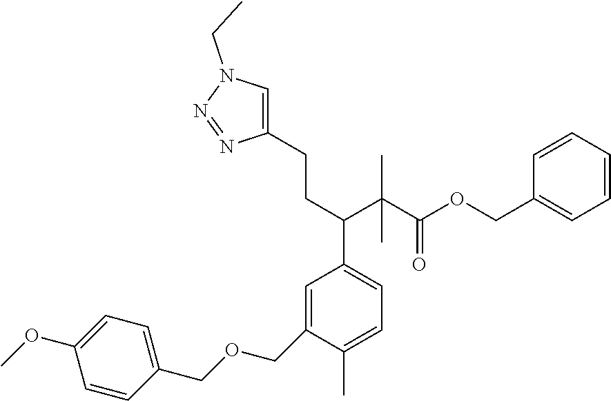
C1=C(COCC2=CC=C(OC)C=C2)C(C)=CC=C1C(C(C(OCC1=CC=CC=C1)=O)(C)C)CCC1=CN(CC)N=N1
